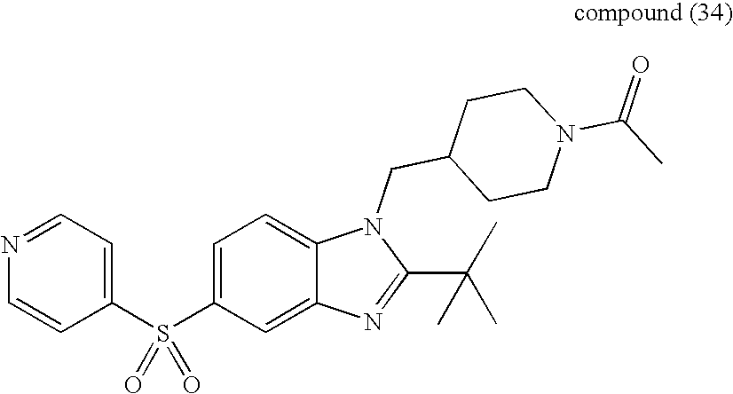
C1(S(C2=CC=C3C(=C2)N=C(C(C)(C)C)N3CC2CCN(C(C)=O)CC2)(=O)=O)=CC=NC=C1
